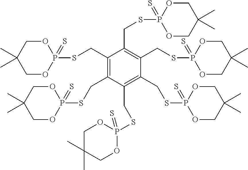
C1(CSP2(=S)OCC(C)(C)CO2)=C(CSP2(=S)OCC(C)(C)CO2)C(CSP2(=S)OCC(C)(C)CO2)=C(CSP2(=S)OCC(C)(C)CO2)C(CSP2(=S)OCC(C)(C)CO2)=C1CSP1(=S)OCC(C)(C)CO1
